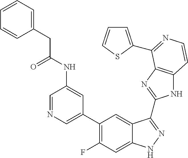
C1=C(C2=C(F)C=C3C(=C2)C(C2=NC4=C(N2)C=CN=C4C2=CC=CS2)=NN3)C=C(NC(=O)CC2=CC=CC=C2)C=N1
